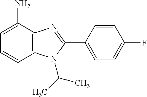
C1=CC2=C(C(N)=C1)N=C(C1=CC=C(F)C=C1)N2C(C)C
